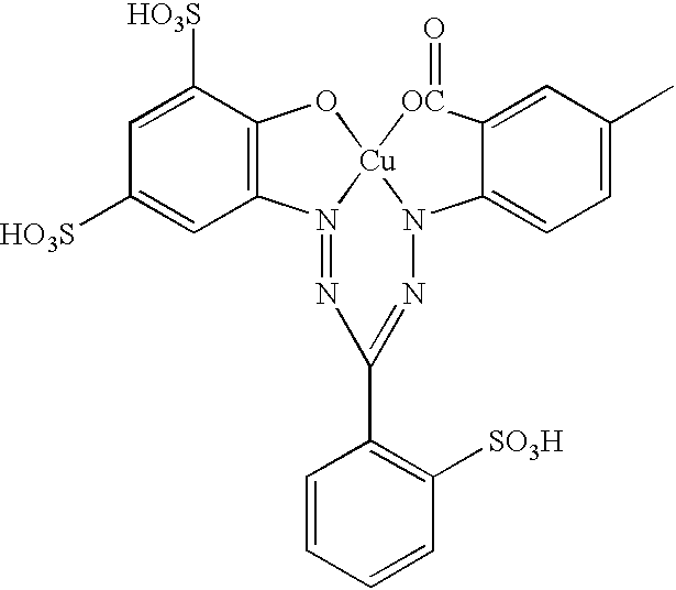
C1([HO3S])=CC2=C(C([HO3S])=C1)O[Cu]13N2=NC(C2=C([SO3H])C=CC=C2)=NN1C1=CC=C(C)C=C1[OC]3=O
